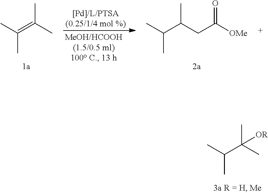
CC(C(C)(C)[OR])C.CC(=C(C)C)C.CC(C(CC([OMe])=O)C)C
